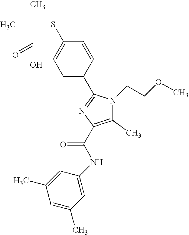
CC(C)(SC1=CC=C(C2=NC(C(NC3=CC(C)=CC(C)=C3)=O)=C(C)N2CCOC)C=C1)C(=O)O
